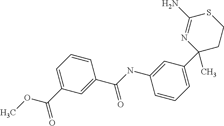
C1(N)=NC(C2=CC=CC(NC(C3=CC(C(OC)=O)=CC=C3)=O)=C2)(C)CCS1
